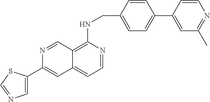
C1=CC(CNC2=C3C(=CC=N2)C=C(C2=CN=CS2)N=C3)=CC=C1C1=CC(C)=NC=C1
